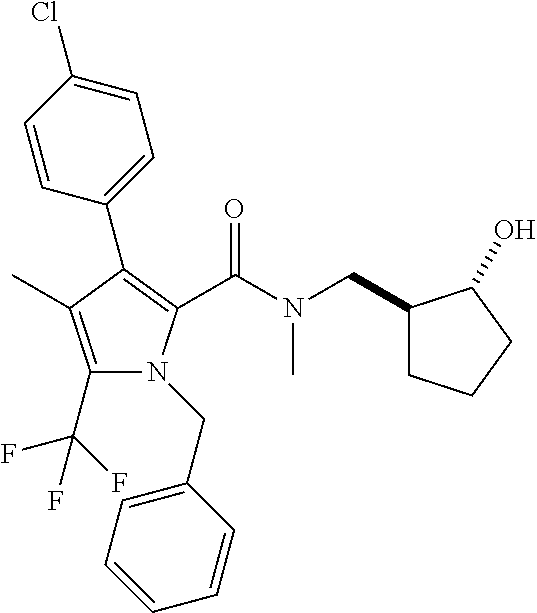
C1(C2=C(C(N(CC3CCCC3O)C)=O)N(CC3=CC=CC=C3)C(C(F)(F)F)=C2C)=CC=C(Cl)C=C1
